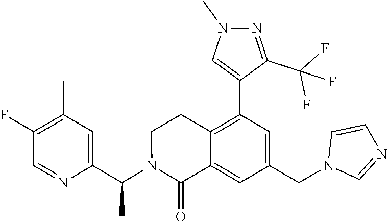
C1(C(N2C(=O)C3=CC(CN4C=NC=C4)=CC(C4=CN(C)N=C4C(F)(F)F)=C3CC2)C)=CC(C)=C(F)C=N1
